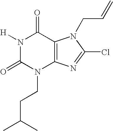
N1([H])C(=O)N(CCC(C)C)C2=C(C1=O)N(CC=C)C(Cl)=N2
